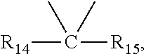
[R14]C([R15])(C)C
